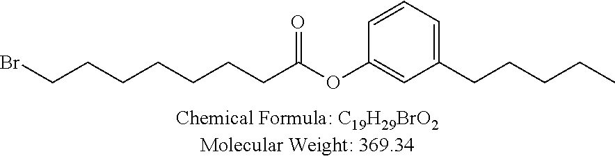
C1=C(CCCCC)C=C(OC(CCCCCCCBr)=O)C=C1
